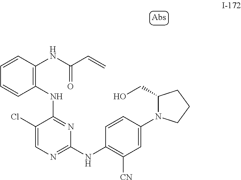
C1=CC(NC(=O)C=C)=C(NC2=NC(NC3=C([CN])C=C(N4C(CO)CCC4)C=C3)=NC=C2Cl)C=C1
